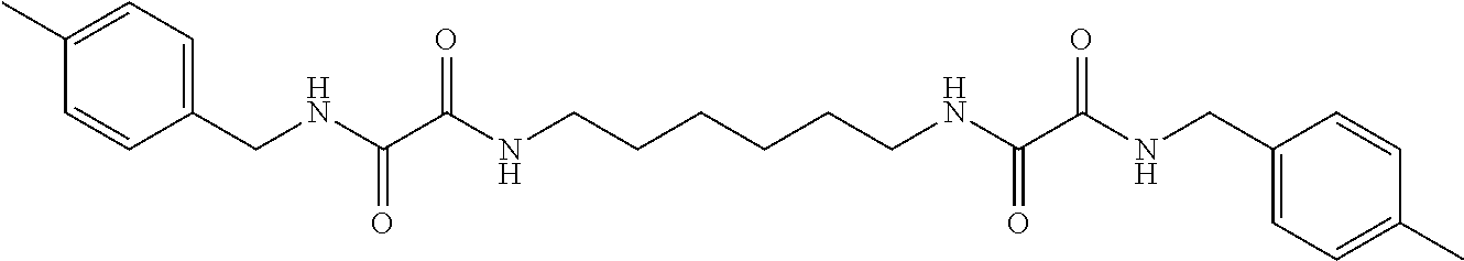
C(C1=CC=C(C)C=C1)NC(C(NCCCCCCNC(C(NCC1=CC=C(C)C=C1)=O)=O)=O)=O
